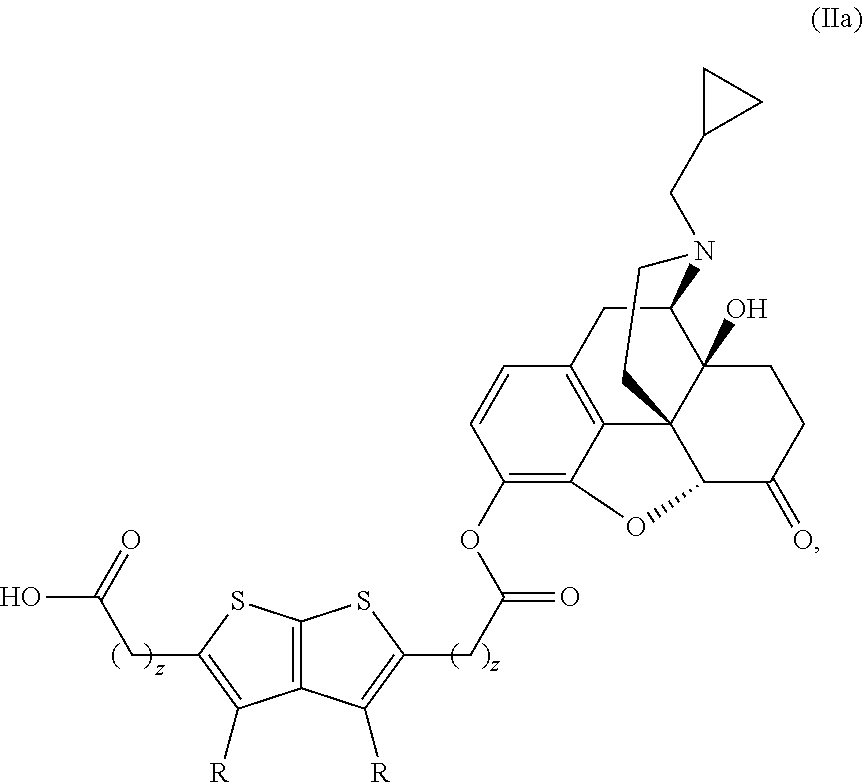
C12=C(SC(CC(=O)OC3=C4C5=C(C=C3)CC3C6(O)C5(C(C(=O)CC6)O4)CCN3CC3CC3)=C1[R])SC(CC(O)=O)=C2[R]
